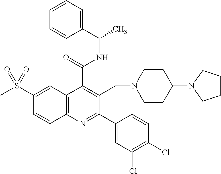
C1(C(=O)NC(C)C2=CC=CC=C2)=C(CN2CCC(N3CCCC3)CC2)C(C2=CC(Cl)=C(Cl)C=C2)=NC2=C1C=C(S(C)(=O)=O)C=C2
